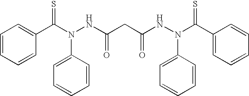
C(N(NC(CC(NN(C(C1=CC=CC=C1)=S)C1=CC=CC=C1)=O)=O)C1=CC=CC=C1)(=S)C1=CC=CC=C1
